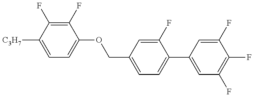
C1=C([C3H7])C(F)=C(F)C(OCC2=CC=C(C3=CC(F)=C(F)C(F)=C3)C(F)=C2)=C1
